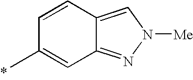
C1=CC2=CN([Me])N=C2C=C1C
